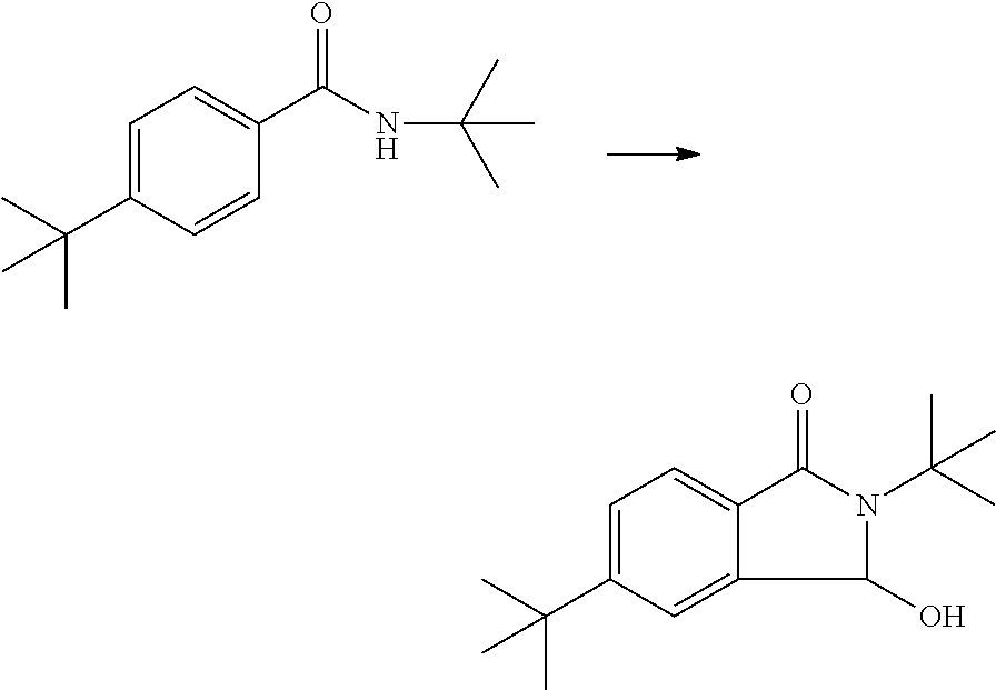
C1=C(C(C)(C)C)C=CC(C(=O)NC(C)(C)C)=C1.C1=C(C(C)(C)C)C=C2C(O)N(C(C)(C)C)C(=O)C2=C1
